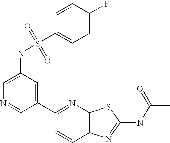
C1(C2=NC3=C(C=C2)N=C(NC(C)=O)S3)=CC(NS(C2=CC=C(F)C=C2)(=O)=O)=CN=C1
